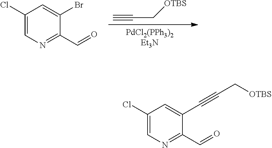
[PdCl2(PPh3)2Et3N].C#CC[OTBS].C1(Cl)=CN=C(C=O)C(Br)=C1.C1(Cl)=CN=C(C=O)C(C#CC[OTBS])=C1
